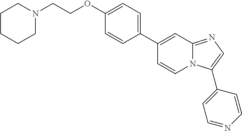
C1CCCN(CCOC2=CC=C(C3=CC4=NC=C(C5=CC=NC=C5)N4C=C3)C=C2)C1
